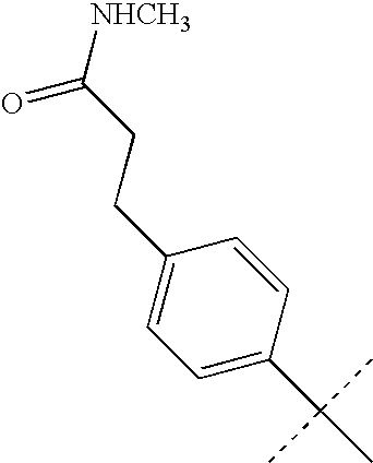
O=C(CCC1=CC=C(C(C)(C)C)C=C1)[NHCH3]
